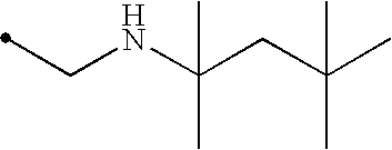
C(NC(CC(C)(C)C)(C)C)C
